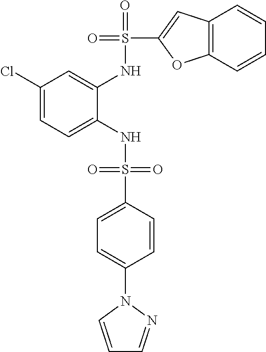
C1(Cl)=CC=C(NS(=O)(=O)C2=CC=C(N3C=CC=N3)C=C2)C(NS(=O)(C2=CC3=C(O2)C=CC=C3)=O)=C1
